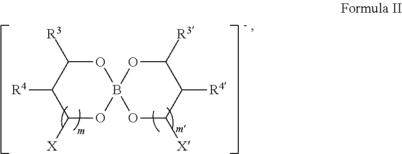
O1C([R3])C([R4])C([X])OB12OC([X])C([R4])C([R3])O2
